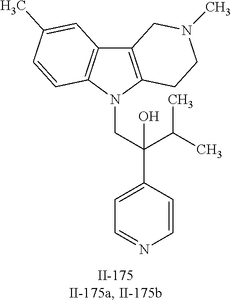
C12=C(N(CC(C3=CC=NC=C3)(C(C)C)O)C3=C1C=C(C)C=C3)CCN(C)C2
